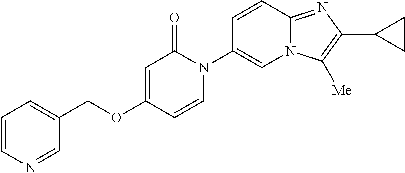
C1(COC2=CC(=O)N(C3=CN4C(=NC(C5CC5)=C4[Me])C=C3)C=C2)=CC=CN=C1
